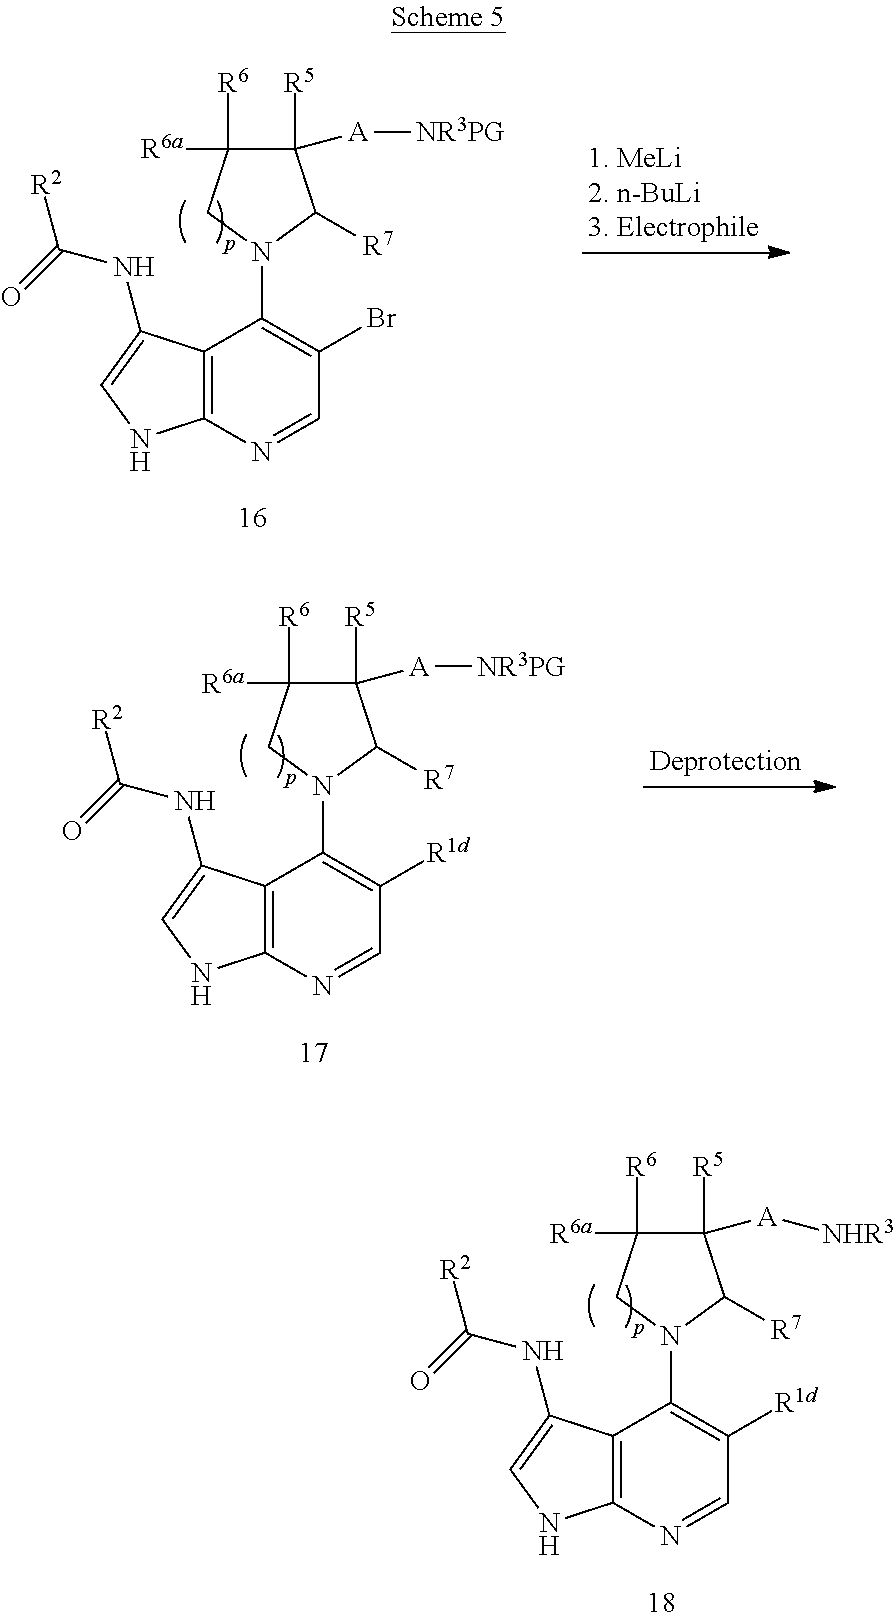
C12=C(N=CC(Br)=C1N1CC([R6])([R6a])C([R5])([A][NR3PG])C1[R7])NC=C2NC(=O)[R2].C12=C(N=CC([R1d])=C1N1CC([R6])([R6a])C([R5])([A][NR3PG])C1[R7])NC=C2NC(=O)[R2].C12=C(N=CC([R1d])=C1N1CC([R6])([R6a])C([R5])([A][NHR3])C1[R7])NC=C2NC(=O)[R2]
